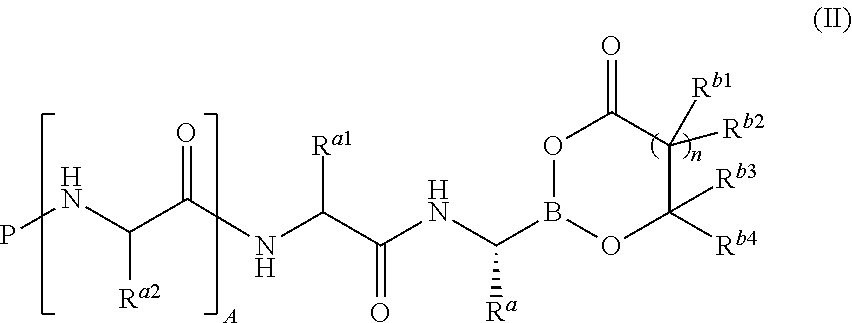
C(C(NC(C(NC(B1OC(=O)C([Rb2])([Rb1])C([Rb4])([Rb3])O1)[Ra])=O)[Ra1])=O)(NP)[Ra2]
